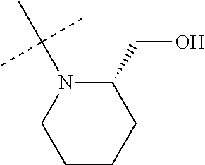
C1(CO)N(C(C)(C)C)CCCC1
